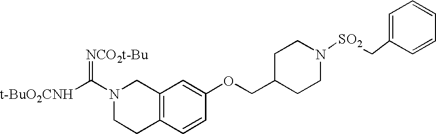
N1(C([t-BuO2CNH])=[NCO2t-Bu])CCC2=C(C1)C=C(OCC1CCN([SO2]CC3=CC=CC=C3)CC1)C=C2
